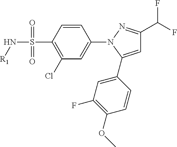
C1=CC(S(N[R1])(=O)=O)=C(Cl)C=C1N1C(C2=CC(F)=C(OC)C=C2)=CC(C(F)F)=N1
